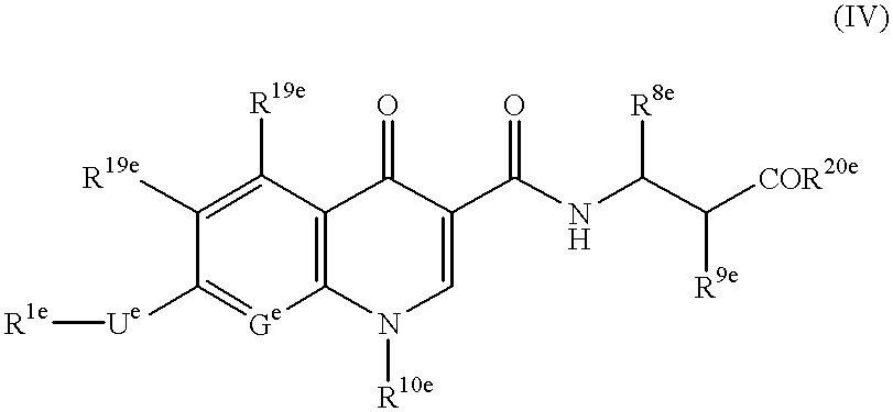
[R1e][Ue]C1=[Ge]C2=C(C([R19e])=C1[R19e])C(=O)C(C(NC(C([R9e])[COR20e])[R8e])=O)=CN2[R10e]
